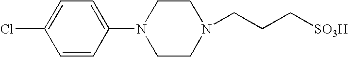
C1=C(Cl)C=CC(N2CCN(CCC[SO3H])CC2)=C1
